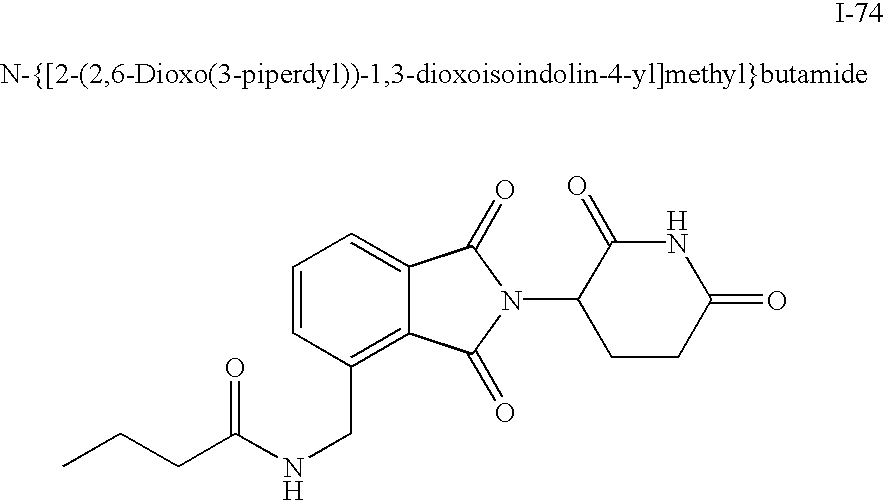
C(NCC1=C2C(=CC=C1)C(=O)N(C1CCC(=O)NC1=O)C2=O)(CCC)=O
